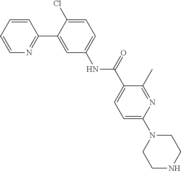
C1=CC=CN=C1C1=CC(NC(C2=CC=C(N3CCNCC3)N=C2C)=O)=CC=C1Cl
